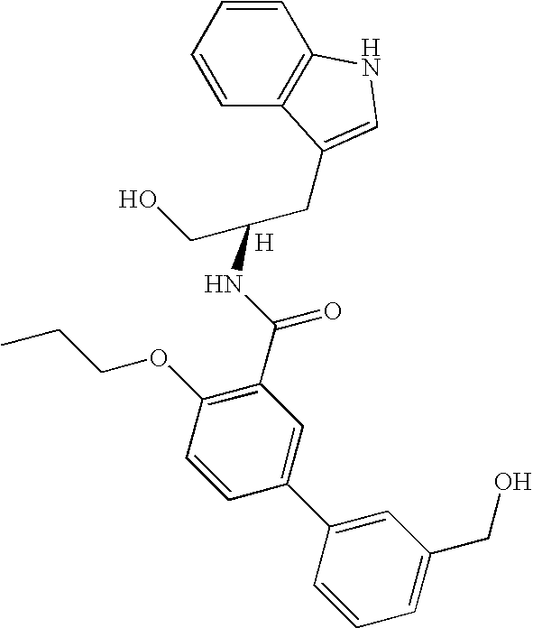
C1=CC=CC2=C1NC=C2CC(CO)NC(C1=C(OCCC)C=CC(C2=CC(CO)=CC=C2)=C1)=O.[H]
